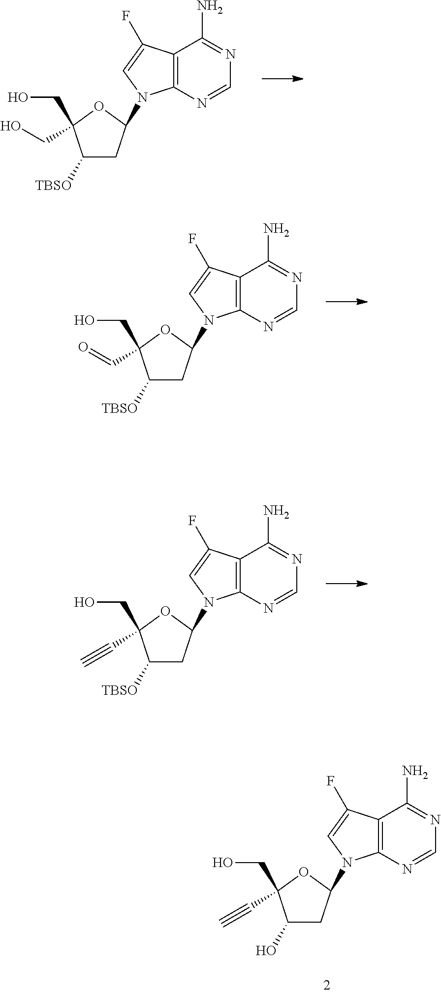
C1([TBSO])CC(N2C3=C(C(N)=NC=N3)C(F)=C2)OC1(CO)CO.C1([TBSO])CC(N2C3=C(C(N)=NC=N3)C(F)=C2)OC1(CO)C=O.C1([TBSO])CC(N2C3=C(C(N)=NC=N3)C(F)=C2)OC1(CO)C#C.C1(O)CC(N2C3=C(C(N)=NC=N3)C(F)=C2)OC1(CO)C#C
